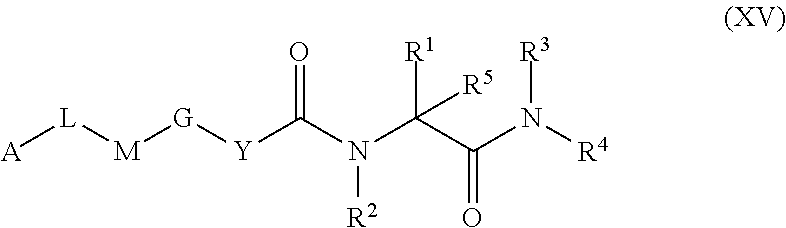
[A][L][M][G][Y]C(N(C(C(N([R4])[R3])=O)([R5])[R1])[R2])=O
